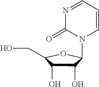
N1=CC=CN(C2C(O)C(O)C(CO)O2)C1=O
